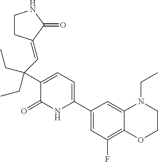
C1(C2=CC=C(C(CC)(C=C3CCNC3=O)CC)C(=O)N2)=CC(F)=C2C(=C1)N(CC)CCO2
